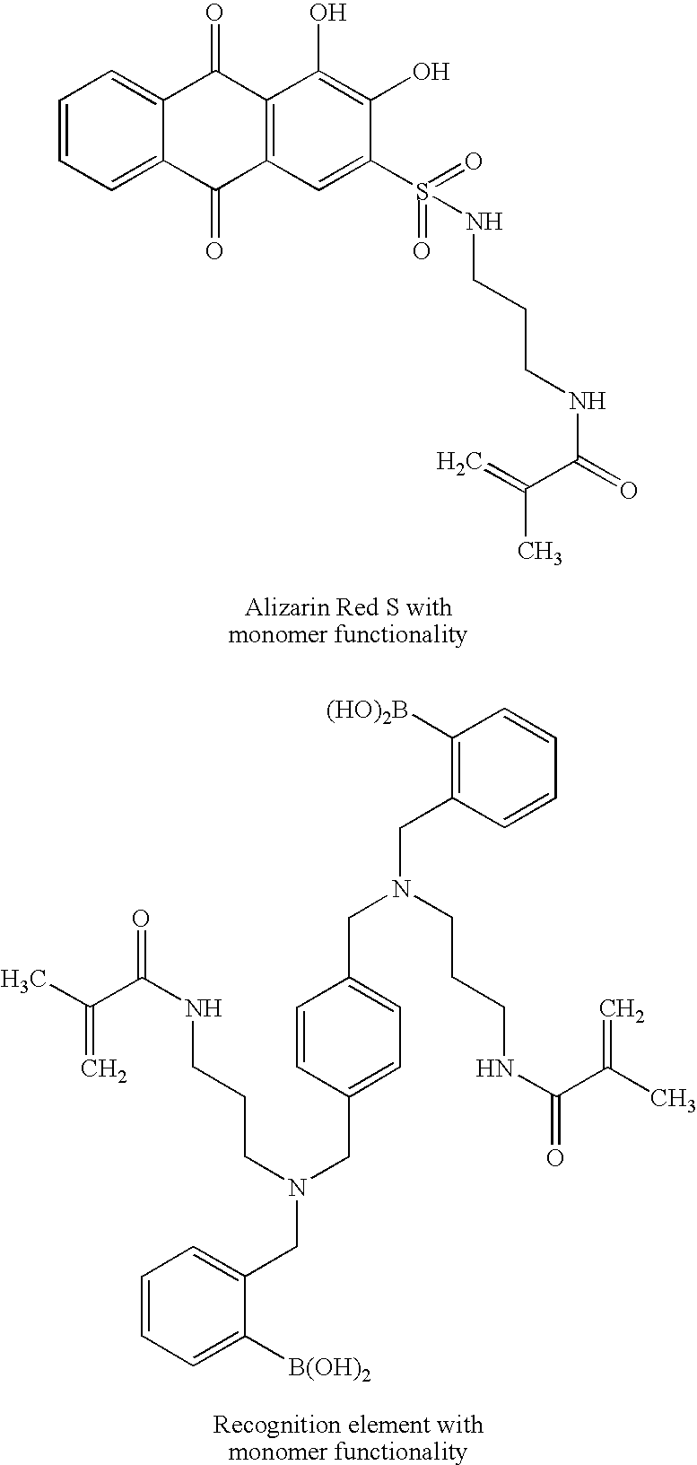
C1=CC=C2C(=C1)C(=O)C1=C(C2=O)C=C(S(=O)(NCCCNC(=O)C(=C)C)=O)C(O)=C1O.C1([(HO)2B])=C(CN(CC2=CC=C(CN(CC3=CC=CC=C3[B(OH)2])CCCNC(=O)C(C)=C)C=C2)CCCNC(=O)C(C)=C)C=CC=C1
